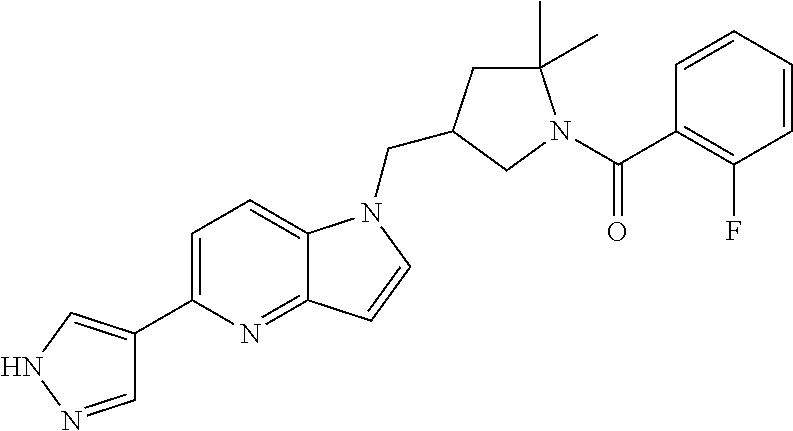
C1=NNC=C1C1=CC=C2C(=N1)C=CN2CC1CC(C)(C)N(C(C2=C(F)C=CC=C2)=O)C1
